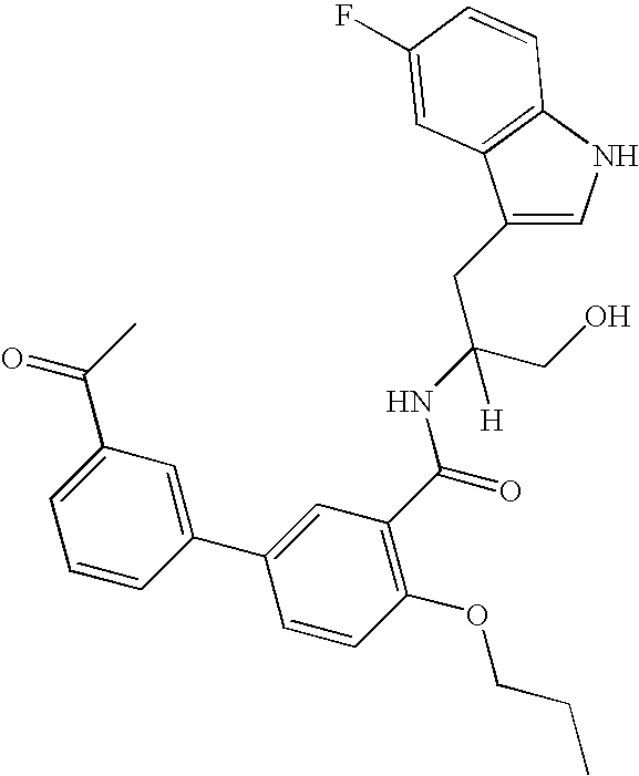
C1=C(CC(CO)(NC(C2=C(OCCC)C=CC(C3=CC(C(C)=O)=CC=C3)=C2)=O)[H])C2=C(N1)C=CC(F)=C2
